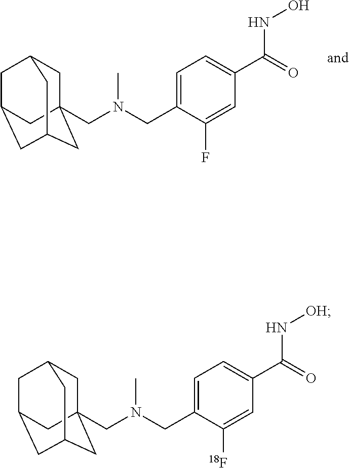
C1=C(CN(CC23CC4CC(CC(C2)C4)C3)C)C(F)=CC(C(=O)NO)=C1.C1=C(CN(CC23CC4CC(CC(C2)C4)C3)C)C([18F])=CC(C(=O)N[OH])=C1
